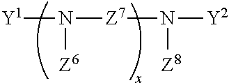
[Y1]N([Z7]N([Y2])[Z8])[Z6]
